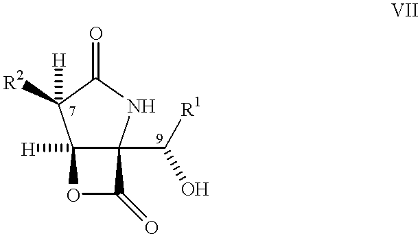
C12([H])C(C(O)[R1])(NC(=O)C1([R2])[H])C(=O)O2
